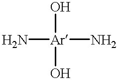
N[Ar](N)(O)O
